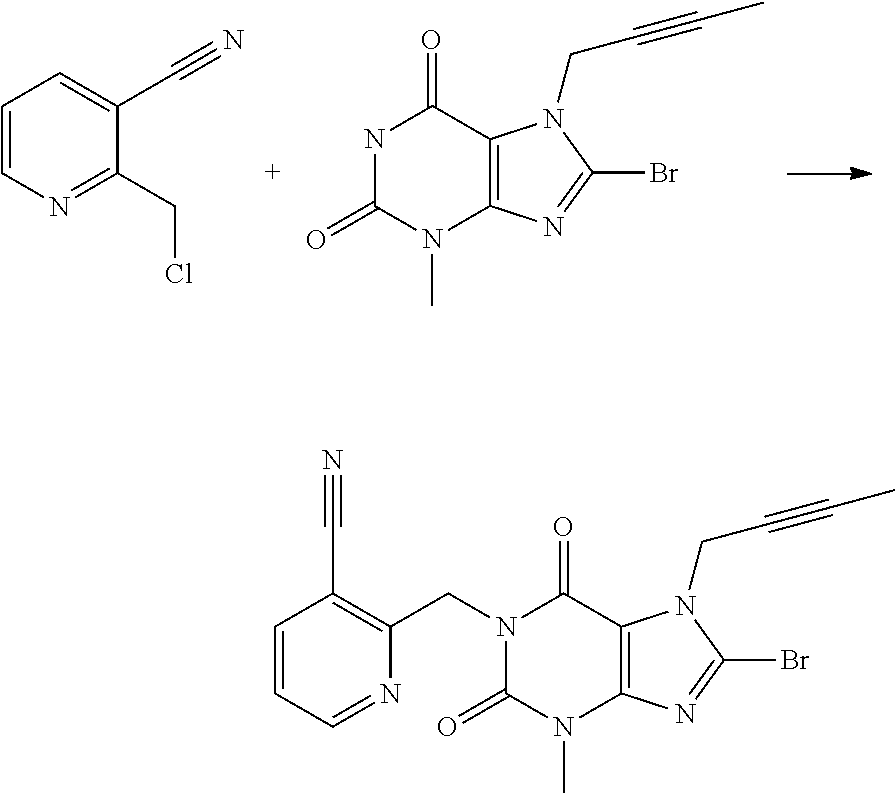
C1=CN=C(CCl)C(C#N)=C1.N1C(=O)N(C)C2=C(C1=O)N(CC#CC)C(Br)=N2.N1(CC2=C(C#N)C=CC=N2)C(=O)N(C)C2=C(C1=O)N(CC#CC)C(Br)=N2
